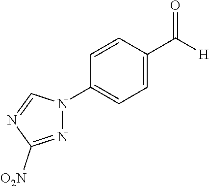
C1=CC(N2N=C([O2N])N=C2)=CC=C1C([H])=O
